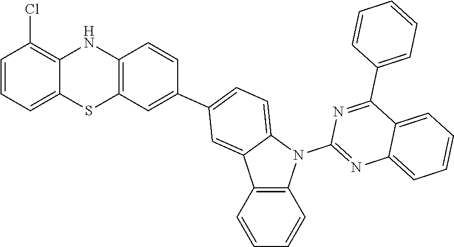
C1=CC=C2C(=C1Cl)NC1=C(S2)C=C(C2=CC=C3N(C4=NC5=CC=CC=C5C(C5=CC=CC=C5)=N4)C4=C(C=CC=C4)C3=C2)C=C1
